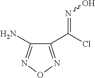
C1(C(Cl)=NO)=NON=C1N
